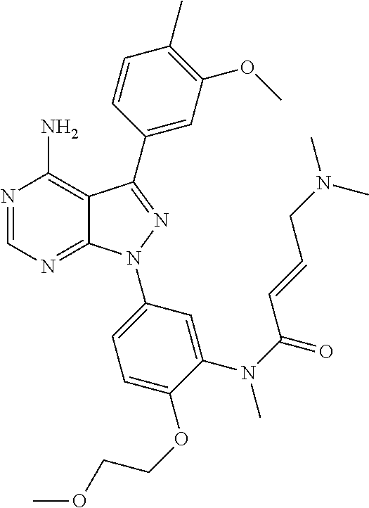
N1=CN=C2C(=C1N)C(C1=CC(OC)=C(C)C=C1)=NN2C1=CC=C(OCCOC)C(N(C(=O)C=CCN(C)C)C)=C1
